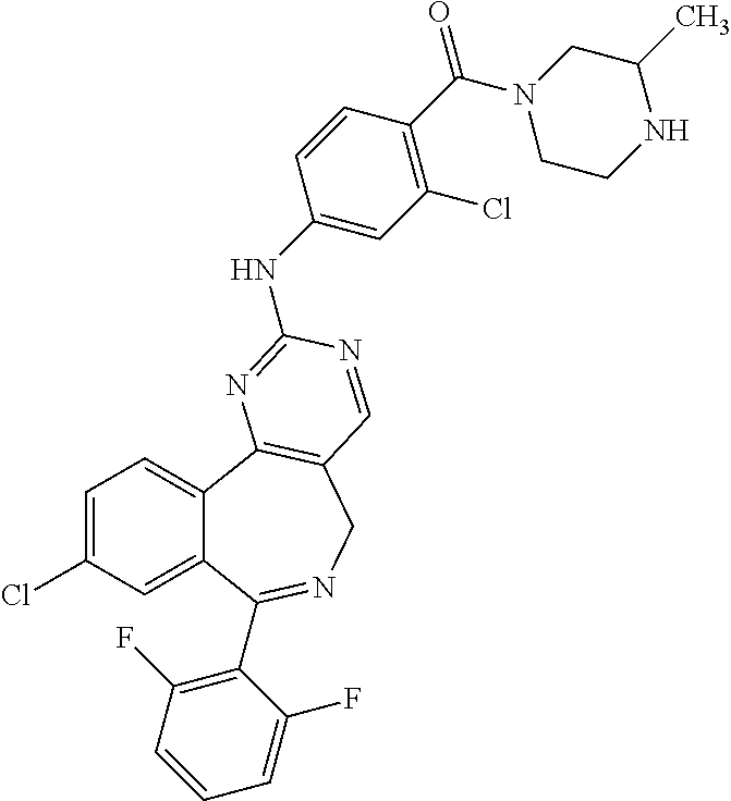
C1=C(Cl)C=C2C(=C1)C1=C(CN=C2C2=C(F)C=CC=C2F)C=NC(NC2=CC(Cl)=C(C(=O)N3CCNC(C)C3)C=C2)=N1
